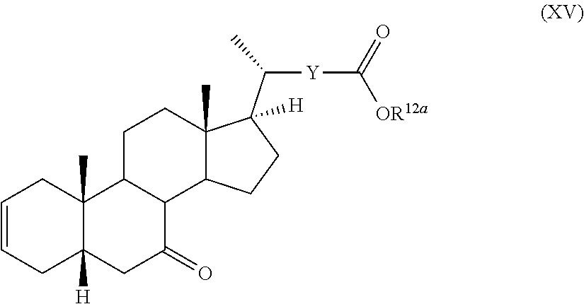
C12(C)C([H])(CC(=O)C3C1CCC1(C)C3CCC1(C(C)[Y]C([OR12a])=O)[H])CC=CC2
